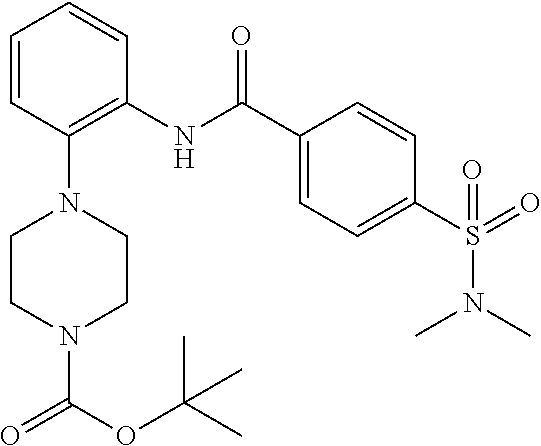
C1=CC(N2CCN(C(OC(C)(C)C)=O)CC2)=C(NC(C2=CC=C(S(=O)(N(C)C)=O)C=C2)=O)C=C1
